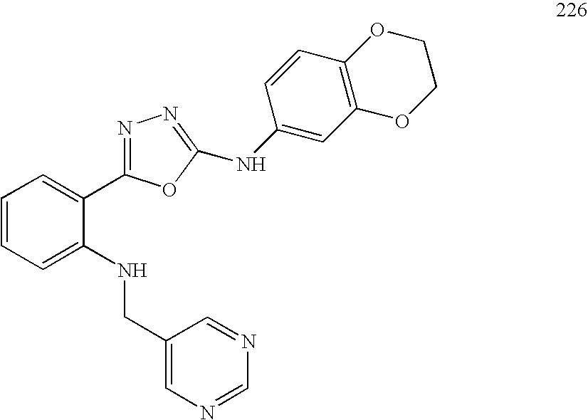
C1=CC=C(NCC2=CN=CN=C2)C(C2=NN=C(NC3=CC4=C(C=C3)OCCO4)O2)=C1
